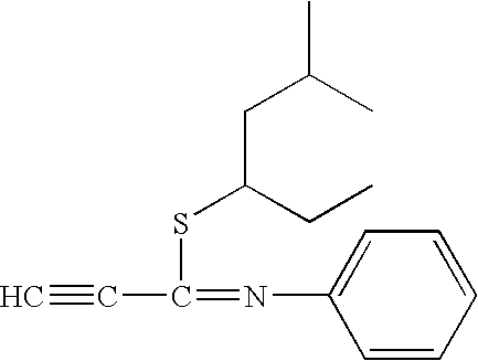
C#CC(=NC1=CC=CC=C1)SC(CC(C)C)CC
